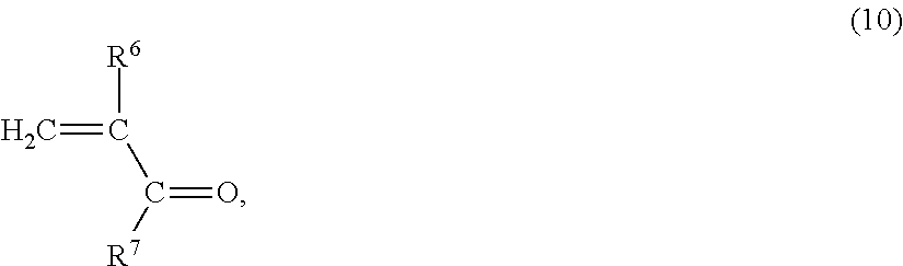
C=C([R6])C([R7])=O
